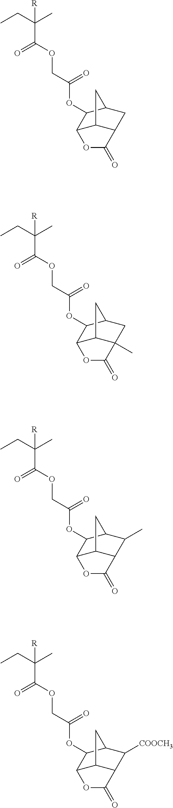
C12C3C(CC(C1OC(COC(C(CC)(C)[R])=O)=O)C3)C(=O)O2.C12C3C(C)(CC(C1OC(COC(C(CC)(C)[R])=O)=O)C3)C(=O)O2.C12C3C(C(C)C(C1OC(COC(C(CC)(C)[R])=O)=O)C3)C(=O)O2.C12C3C(C([COOCH3])C(C1OC(COC(C(CC)(C)[R])=O)=O)C3)C(=O)O2
